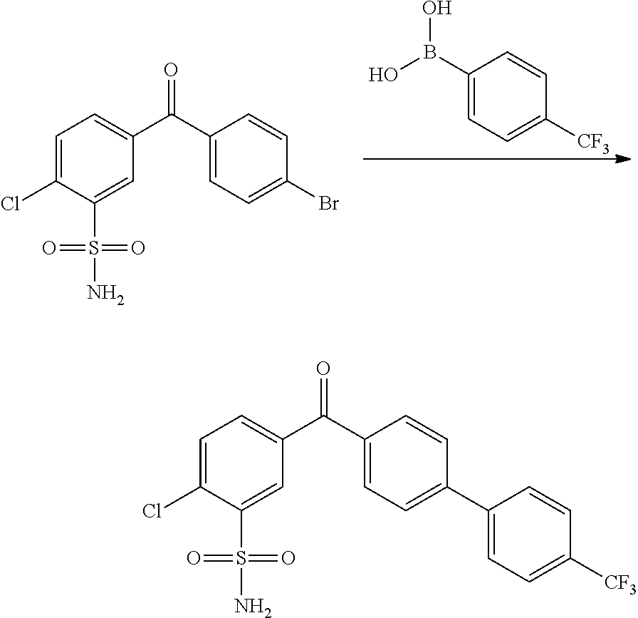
C1=C(Cl)C(S(N)(=O)=O)=CC(C(C2=CC=C(C3=CC=C([CF3])C=C3)C=C2)=O)=C1.C1=C(Cl)C(S(N)(=O)=O)=CC(C(C2=CC=C(Br)C=C2)=O)=C1.C1(B(O)O)=CC=C([CF3])C=C1
